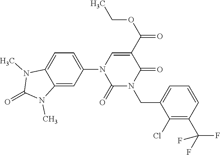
C1(N2C(=O)N(CC3=CC=CC(C(F)(F)F)=C3Cl)C(=O)C(C(=O)OCC)=C2)=CC=C2C(=C1)N(C)C(=O)N2C
